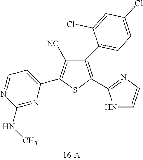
C1(C2=CC=C(Cl)C=C2Cl)=C(C2=NC=CN2)SC(C2=CC=NC(NC)=N2)=C1[NC]
